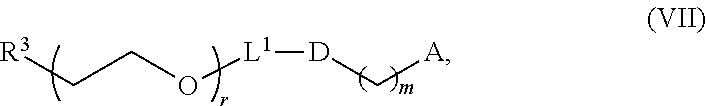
C(CO[L1][D]C[A])[R3]
